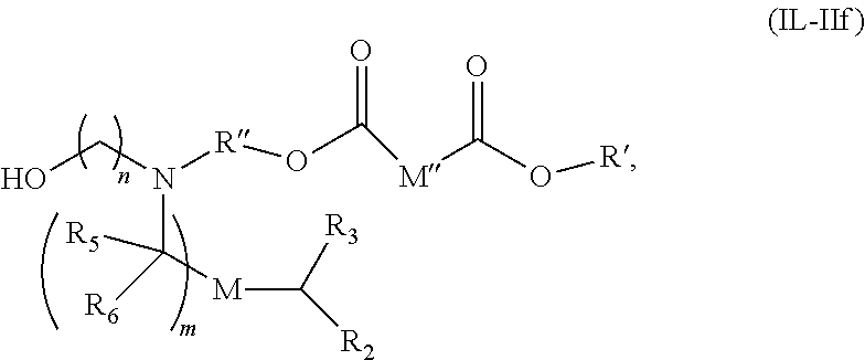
OCN([R]OC([M]C(O[R])=O)=O)C([R6])([R5])[M]C([R2])[R3]
